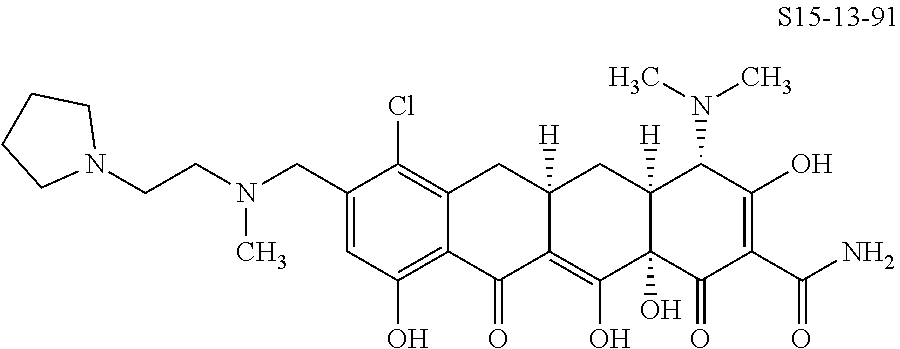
C12=C(Cl)C(CN(CCN3CCCC3)C)=CC(O)=C1C(=O)C1=C(O)C3(O)C([H])(CC1([H])C2)C(N(C)C)C(O)=C(C(N)=O)C3=O
